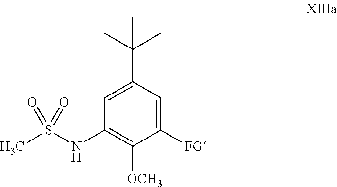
C1(C(C)(C)C)=CC(NS(C)(=O)=O)=C([OCH3])C([FG])=C1
